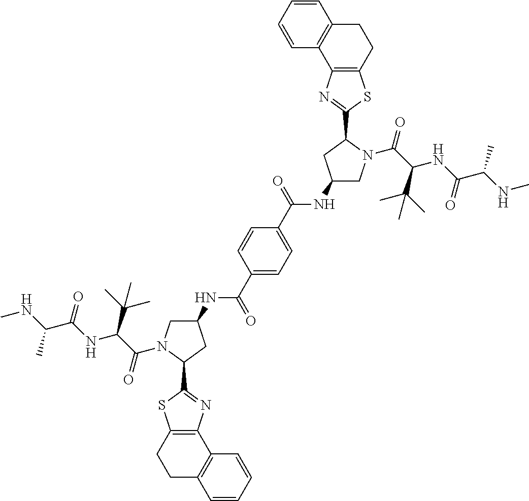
C1(NC(C2=CC=C(C(NC3CN(C(C(NC(C(NC)C)=O)C(C)(C)C)=O)C(C4=NC5=C(S4)CCC4=C5C=CC=C4)C3)=O)C=C2)=O)CN(C(C(NC(C(NC)C)=O)C(C)(C)C)=O)C(C2=NC3=C(S2)CCC2=C3C=CC=C2)C1
